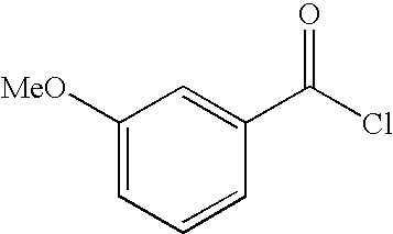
C1([MeO])=CC=CC(C(Cl)=O)=C1
